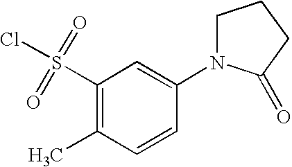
C1(S(Cl)(=O)=O)=C(C)C=CC(N2CCCC2=O)=C1
